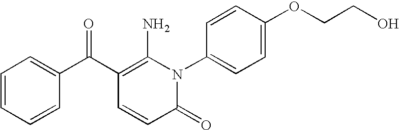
C1=CC=CC(C(C2=C(N)N(C3=CC=C(OCCO)C=C3)C(=O)C=C2)=O)=C1
